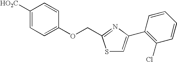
C1([HO2C])=CC=C(OCC2=NC(C3=C(Cl)C=CC=C3)=CS2)C=C1
